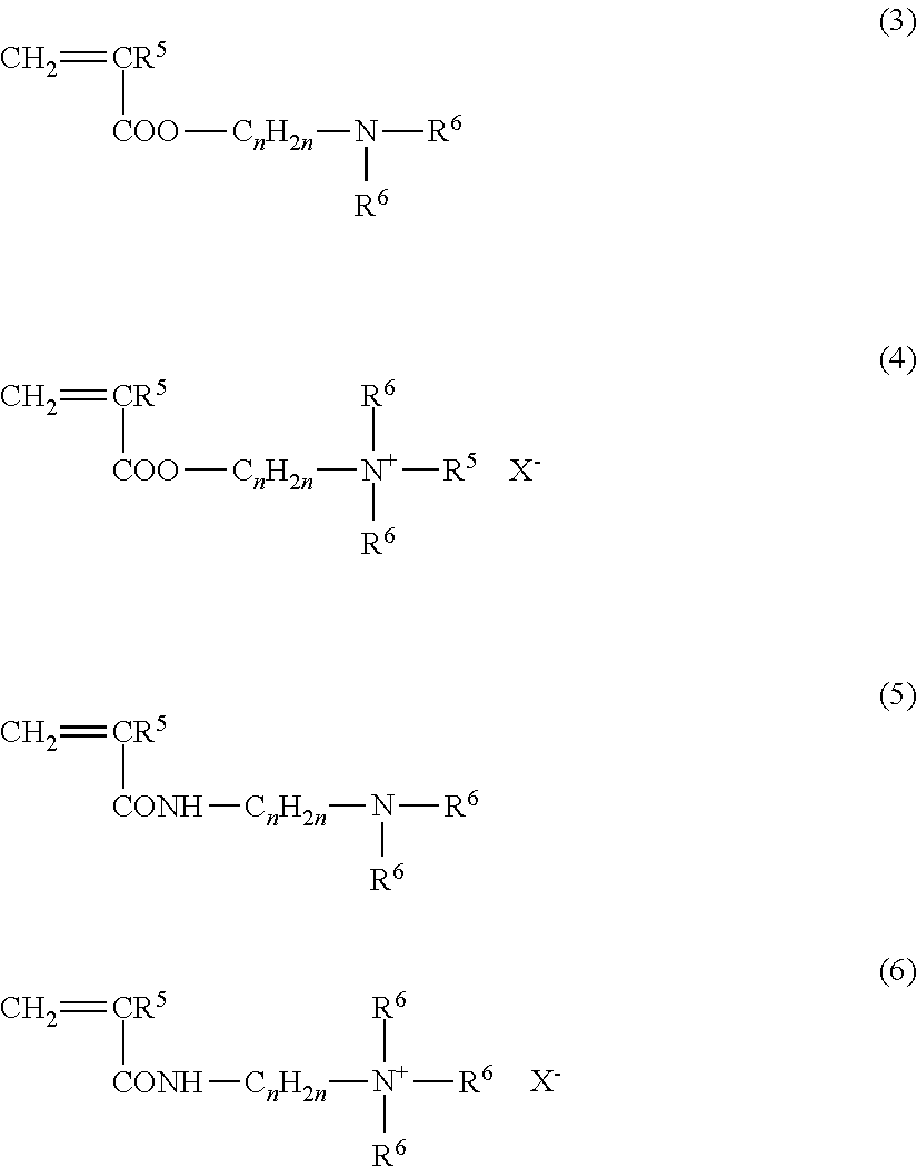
[CR5]([COO][CnH2n][N+]([R6])([R6])[R5])=C.[X-].[CR5]([CONH][CnH2n][N+]([R6])([R6])[R6])=C.[X-].[CR5]([COO][CnH2n]N([R6])[R6])=C.[CR5]([CONH][CnH2n]N([R6])[R6])=C
